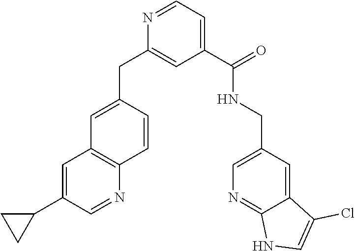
C1=C(CC2=CC(C(NCC3=CN=C4C(=C3)C(Cl)=CN4)=O)=CC=N2)C=CC2=C1C=C(C1CC1)C=N2
